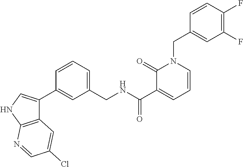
C12=C(NC=C1C1=CC(CNC(C3=CC=CN(CC4=CC(F)=C(F)C=C4)C3=O)=O)=CC=C1)N=CC(Cl)=C2
